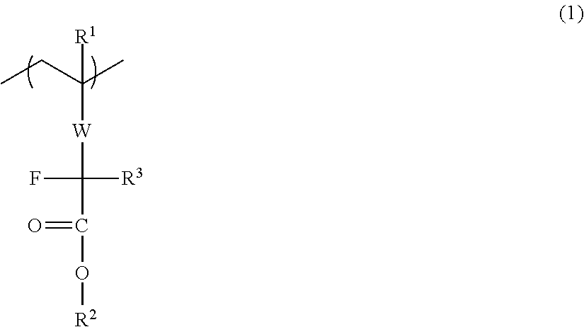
C([W]C(C(=O)O[R2])([R3])F)(C)(CC)[R1]
